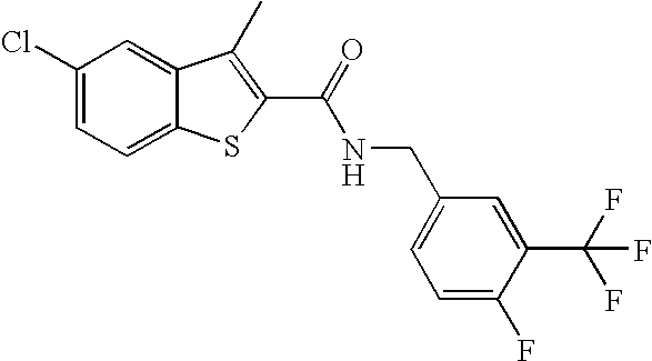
C1(C(=O)NCC2=CC=C(F)C(C(F)(F)F)=C2)=C(C)C2=CC(Cl)=CC=C2S1
